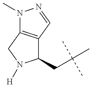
N1(C)C2=C(C=N1)C(CC(C)(C)C)N([H])C2
